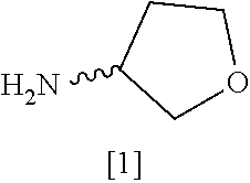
C1C(N)COC1
